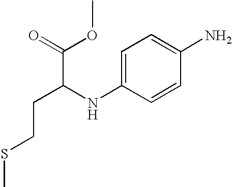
CSCCC(C(=O)OC)NC1=CC=C(N)C=C1
